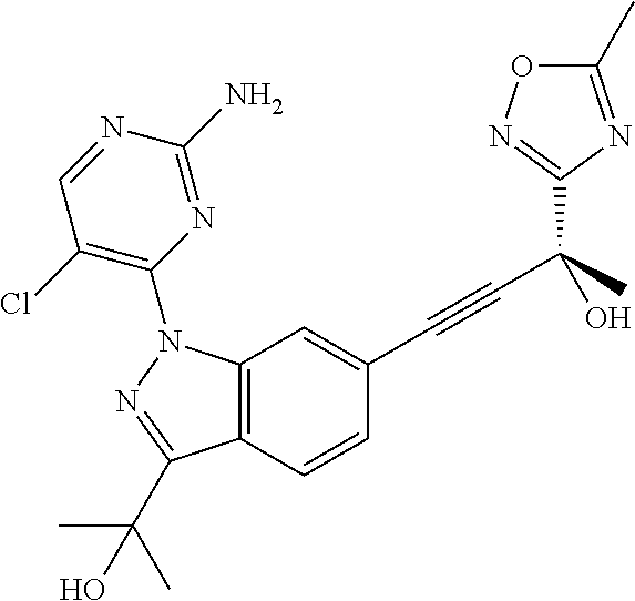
C1(C(C#CC2=CC3=C(C=C2)C(C(C)(C)O)=NN3C2=C(Cl)C=NC(N)=N2)(O)C)=NOC(C)=N1
